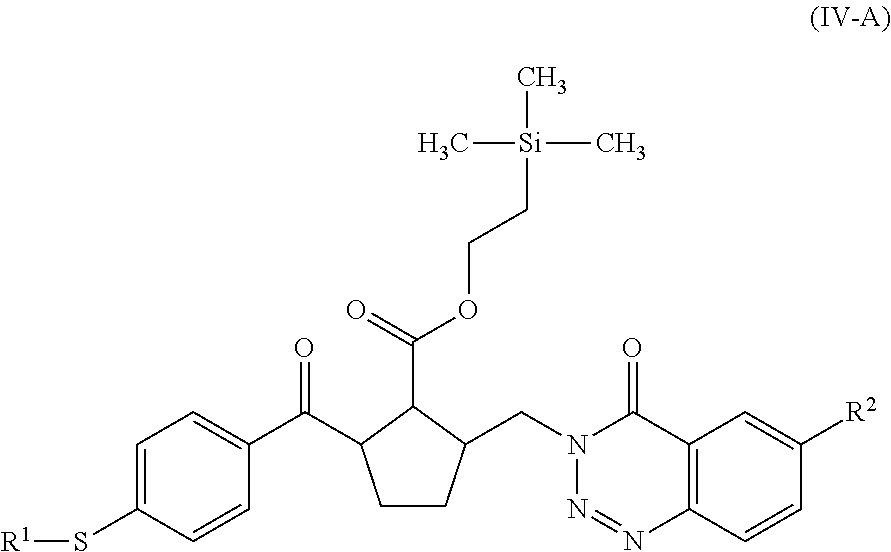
C1CC(CN2N=NC3=C(C2=O)C=C([R2])C=C3)C(C(=O)OCC[Si](C)(C)C)C1C(C1=CC=C(S[R1])C=C1)=O
